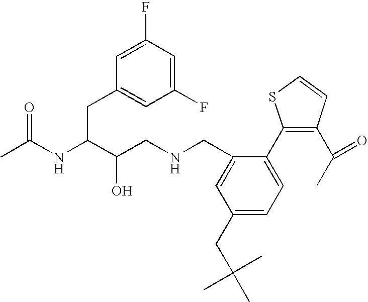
CC(NC(C(CNCC1=CC(CC(C)(C)C)=CC=C1C1=C(C(C)=O)C=CS1)O)CC1=CC(F)=CC(F)=C1)=O
